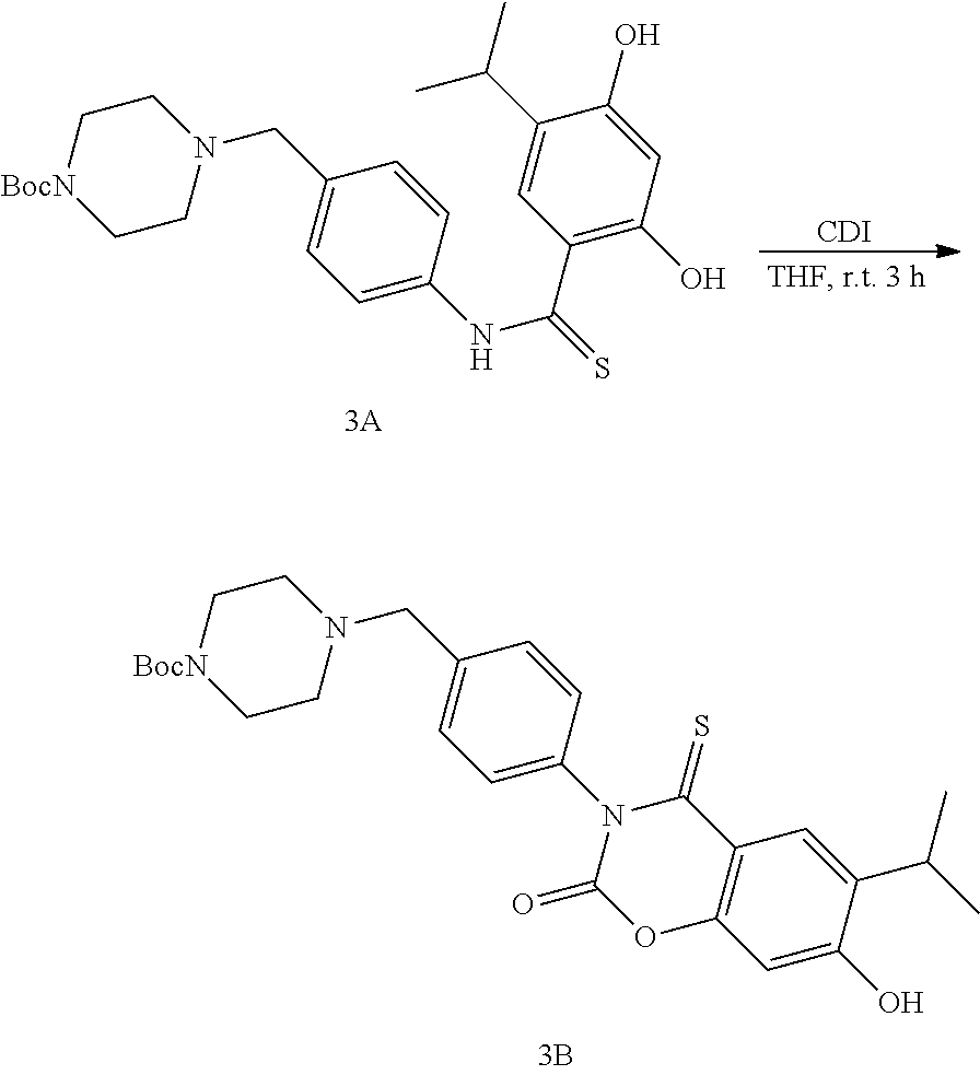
C1[BocN]CCN(CC2=CC=C(N3C(=S)C4=C(OC3=O)C=C(O)C(C(C)C)=C4)C=C2)C1.C1[BocN]CCN(CC2=CC=C(NC(C3=C(O)C=C(O)C(C(C)C)=C3)=S)C=C2)C1.[CDI]
